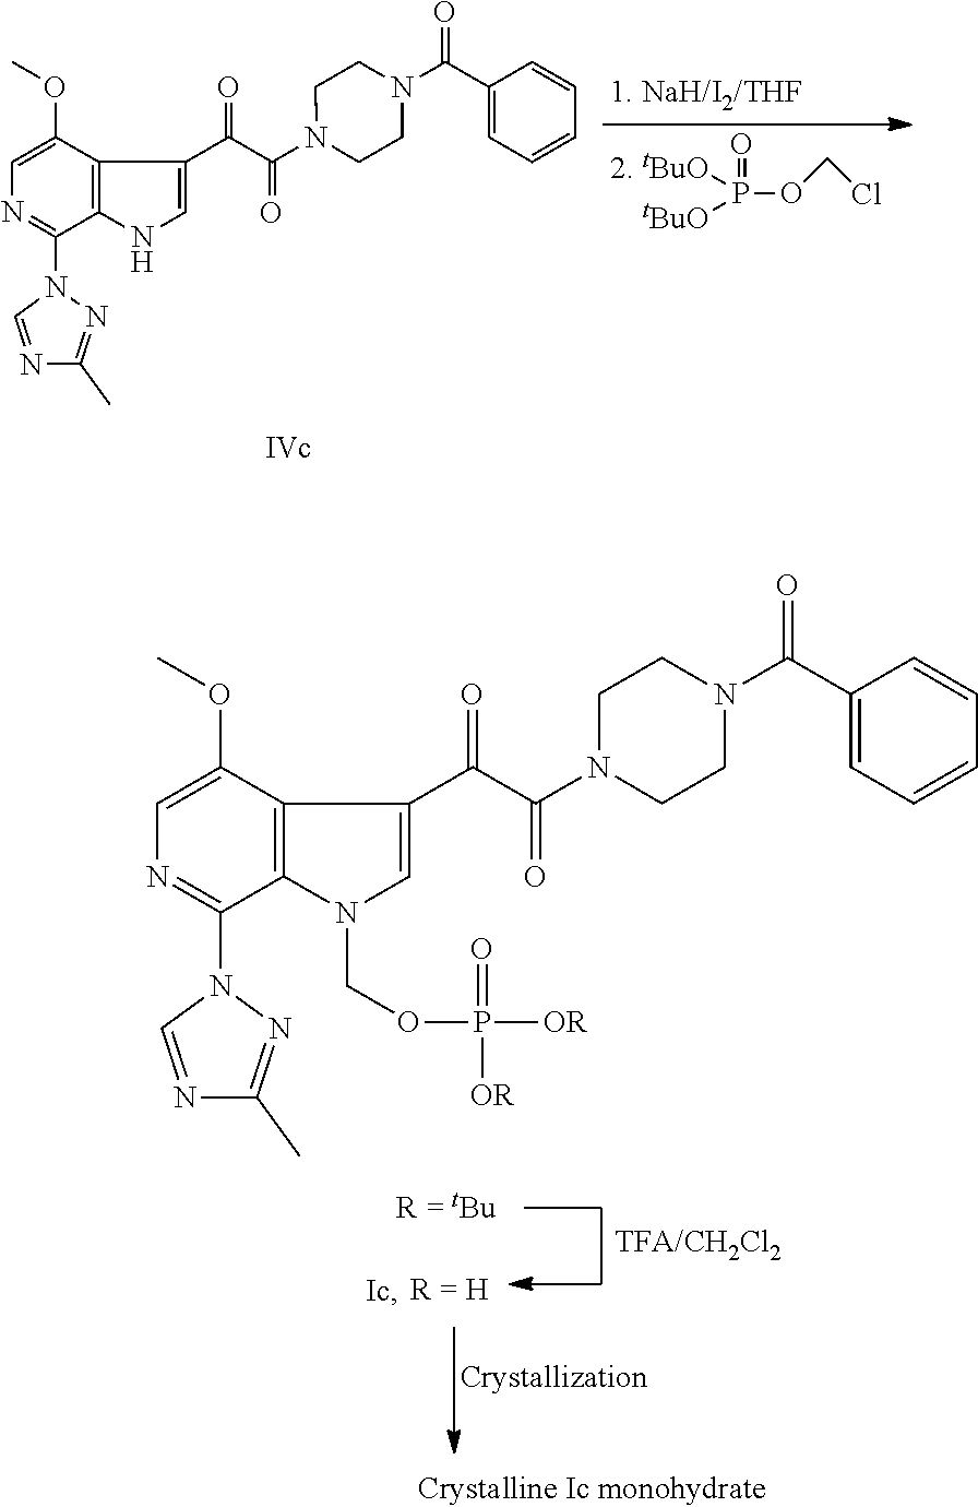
P(OCCl)(=O)([tBuO])[tBuO].C1=C(OC)C2=C(C(N3C=NC(C)=N3)=N1)NC=C2C(C(N1CCN(C(=O)C2=CC=CC=C2)CC1)=O)=O.C1=C(OC)C2=C(C(N3C=NC(C)=N3)=N1)N(COP([OR])(=O)[OR])C=C2C(C(N1CCN(C(=O)C2=CC=CC=C2)CC1)=O)=O
